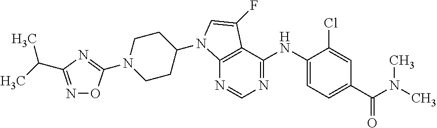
N1=CN=C(NC2=CC=C(C(N(C)C)=O)C=C2Cl)C2=C1N(C1CCN(C3=NC(C(C)C)=NO3)CC1)C=C2F
